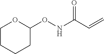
C1CCCC(ONC(C=C)=O)O1
